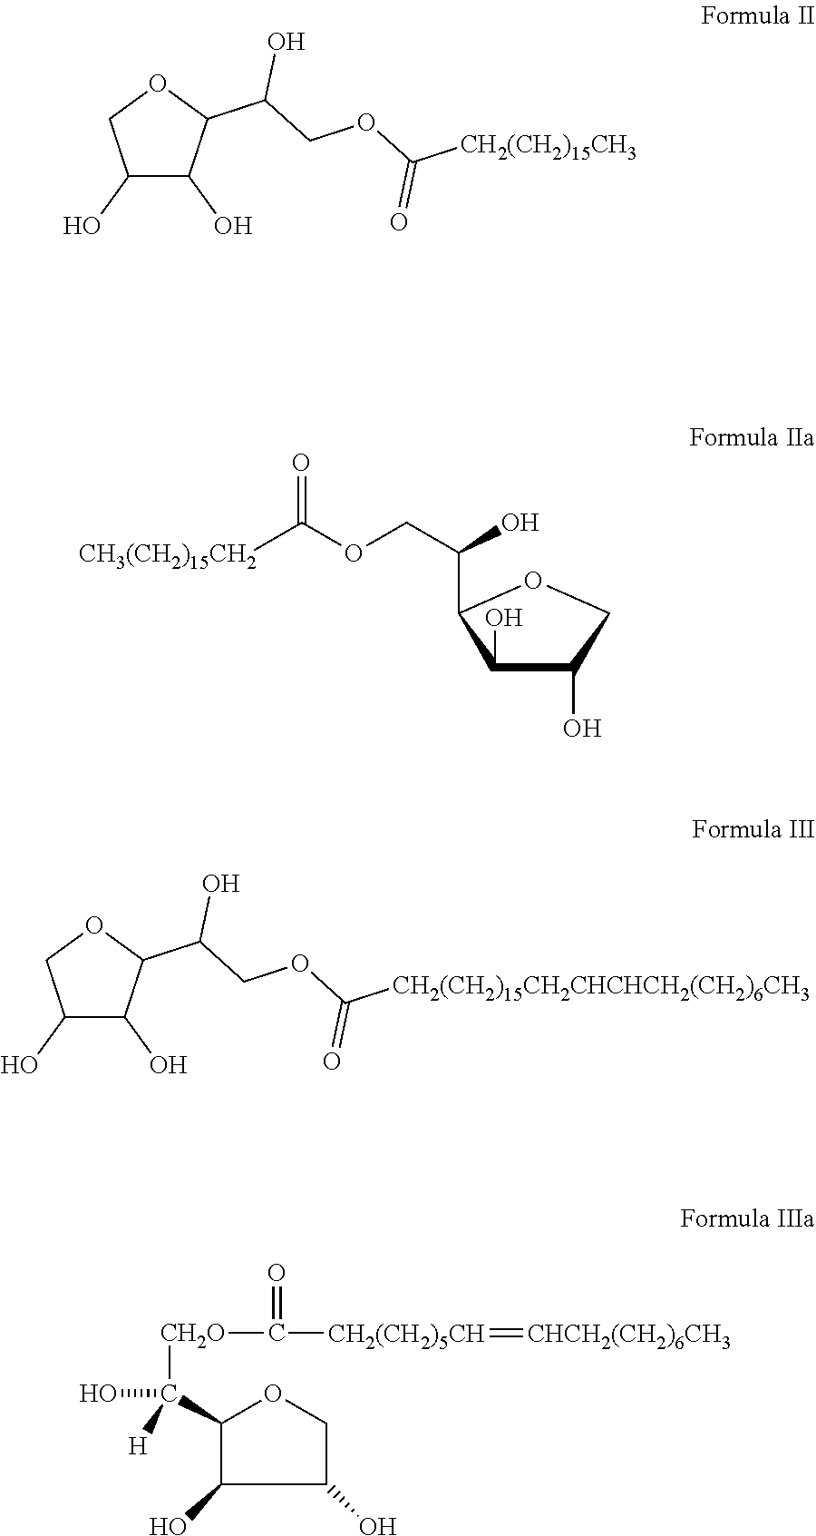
C1(O)C(O)C(C(COC([CH2(CH2)15CH3])=O)O)OC1.C1(O)C(O)C(C(COC(=O)[CH3(CH2)15CH2])O)OC1.C1(O)C(O)C(C(COC([CH2(CH2)15CH2CHCHCH2(CH2)6CH3])=O)O)OC1.C(C1C(O)C(O)CO1)([CH2O]C([CH2(CH2)5CH]=[CHCH2(CH2)6CH3])=O)(O)[H]
